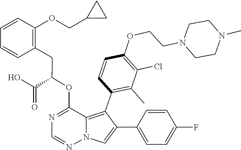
C1=NN2C(=C(C3=C(C)C(Cl)=C(OCCN4CCN(C)CC4)C=C3)C(C3=CC=C(F)C=C3)=C2)C(OC(CC2=C(OCC3CC3)C=CC=C2)C(O)=O)=N1
